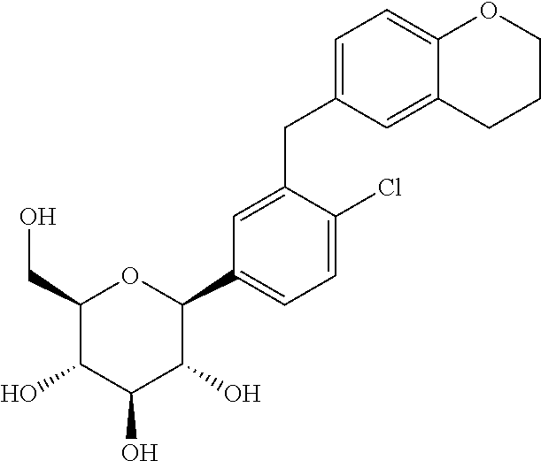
C1(CO)C(O)C(O)C(O)C(C2=CC=C(Cl)C(CC3=CC=C4C(=C3)CCCO4)=C2)O1
